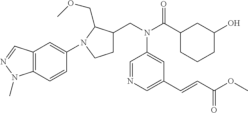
N(C(C1CC(O)CCC1)=O)(C1=CC(C=CC(OC)=O)=CN=C1)CC1CCN(C2=CC3=C(C=C2)N(C)N=C3)C1COC
